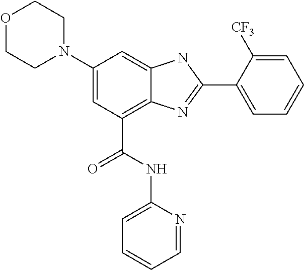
C1(N2CCOCC2)=CC(C(NC2=CC=CC=N2)=O)=C2C(=C1)NC(C1=CC=CC=C1[CF3])=N2
